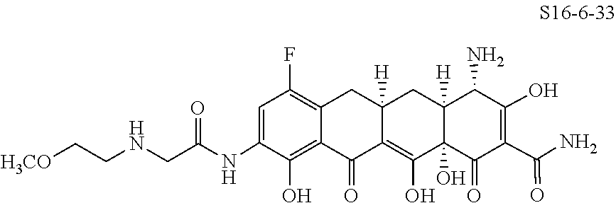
C1(NC(CNCC[H3CO])=O)=CC(F)=C2CC3([H])CC4([H])C(N)C(O)=C(C(=O)N)C(=O)C4(O)C(O)=C3C(=O)C2=C1O
